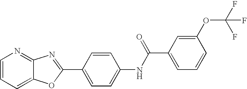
C1=CC=C2C(=N1)N=C(C1=CC=C(NC(C3=CC=CC(OC(F)(F)F)=C3)=O)C=C1)O2
